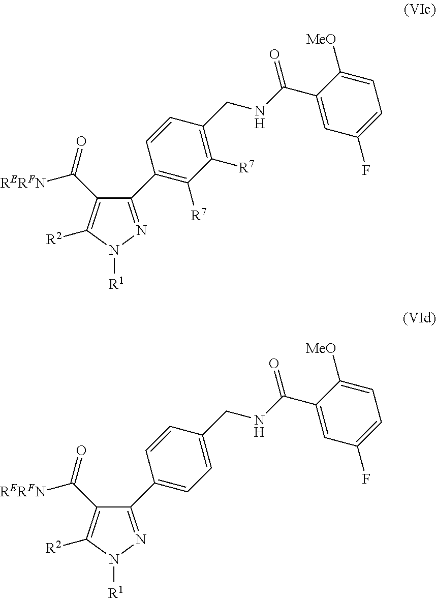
C1(C2=C([R7])C([R7])=C(CNC(=O)C3=CC(F)=CC=C3[MeO])C=C2)=NN([R1])C([R2])=C1C(=O)[RERFN].C1(C2=CC=C(CNC(=O)C3=CC(F)=CC=C3[MeO])C=C2)=NN([R1])C([R2])=C1C(=O)[RERFN]
